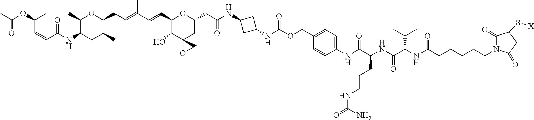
C1(C)C(NC(=O)C=CC(C)OC(=O)C)CC(C)C(CC=C(C)C=CC2C(O)C3(CC(CC(=O)NC4CC(NC(OCC5=CC=C(NC(C(CCCNC(=O)N)NC(C(NC(CCCCCN6C(=O)C(S[X])CC6=O)=O)C(C)C)=O)=O)C=C5)=O)C4)O2)OC3)O1
